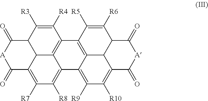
C12=C3C(=C([R9])C([R10])=C4C3C(C([R6])=C1[R5])C(=O)[A]C4=O)C1=C([R8])C([R7])=C3C4C1=C2C([R4])=C([R3])C4C(=O)[A]C3=O
